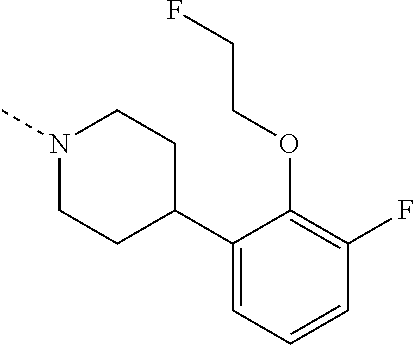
N1(C)CCC(C2=CC=CC(F)=C2OCCF)CC1
